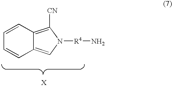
C1=CC2=C([CN])N([R4]N)C=C2C=C1
